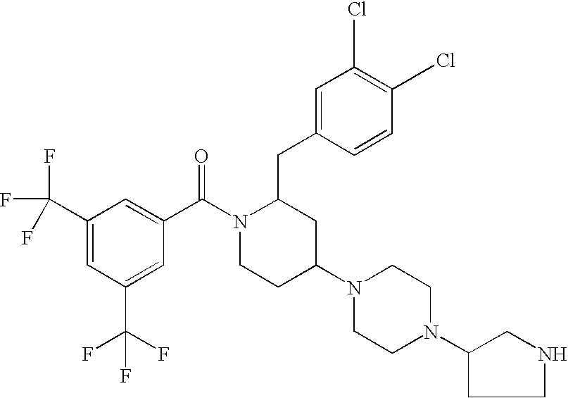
C1(C(F)(F)F)=CC(C(F)(F)F)=CC(C(N2CCC(N3CCN(C4CCNC4)CC3)CC2CC2=CC(Cl)=C(Cl)C=C2)=O)=C1
